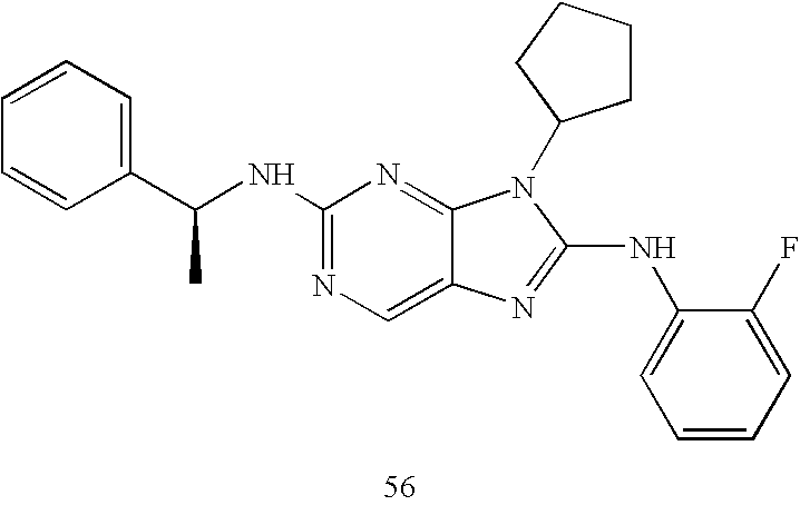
N(C1=NC=C2C(=N1)N(C1CCCC1)C(NC1=CC=CC=C1F)=N2)C(C1=CC=CC=C1)C
